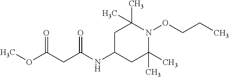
COC(CC(NC1CC(C)(C)N(OCCC)C(C)(C)C1)=O)=O
